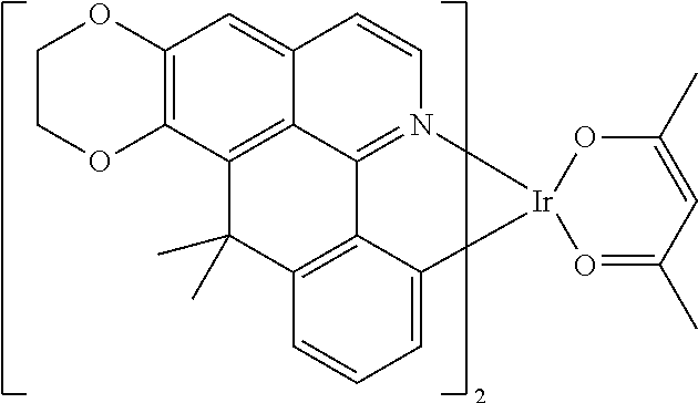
C1=CC2=CC3=C(C4=C2C2=N1[Ir]1(C5=CC=CC(=C25)C4(C)C)O=C(C)C=C(C)O1)OCCO3
